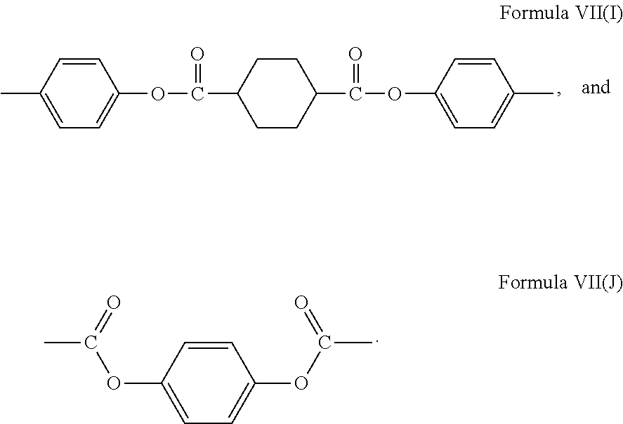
C1=CC(OC(C)=O)=CC=C1OC(C)=O.CC1=CC=C(OC(C2CCC(C(OC3=CC=C(C)C=C3)=O)CC2)=O)C=C1
